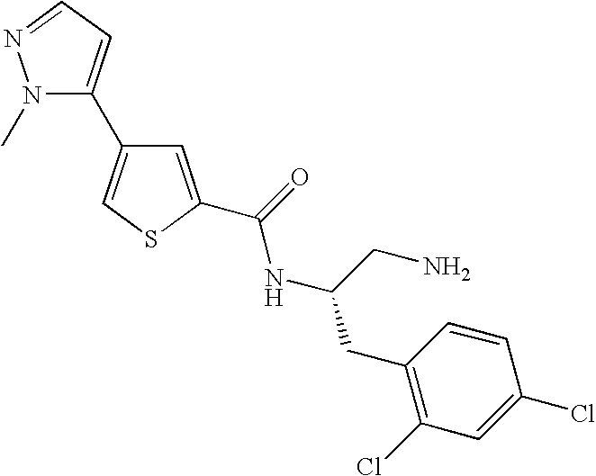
C1=C(C(=O)NC(CC2=C(Cl)C=C(Cl)C=C2)CN)SC=C1C1=CC=NN1C
